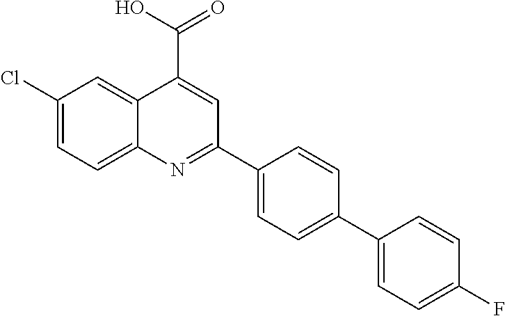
C1(Cl)=CC=C2C(=C1)C(C(O)=O)=CC(C1=CC=C(C3=CC=C(F)C=C3)C=C1)=N2
